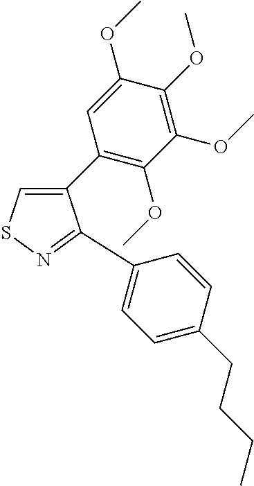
C1(C2=C(OC)C(OC)=C(OC)C(OC)=C2)=CSN=C1C1=CC=C(CCCC)C=C1
